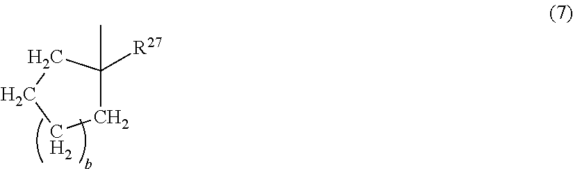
C1C(C)([R27])CCC1
